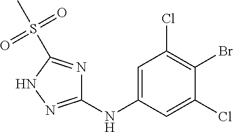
C1=C(NC2=NNC(S(=O)(=O)C)=N2)C=C(Cl)C(Br)=C1Cl
